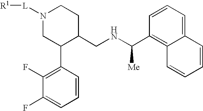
C12=C(C(NCC3CCN([L][R1])CC3C3=C(F)C(F)=CC=C3)[Me])C=CC=C1C=CC=C2
